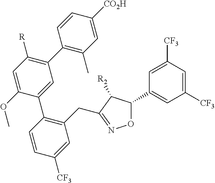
C1(C2=C(C)C=C([CO2H])C=C2)=C([R])C=C(OC)C(C2=C(CC3=NOC(C4=CC([CF3])=CC([CF3])=C4)C3[R2])C=C([CF3])C=C2)=C1
